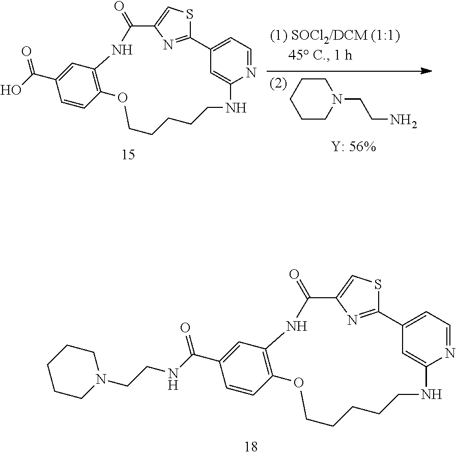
C12=NC(=CS1)C(=O)NC1=C(C=CC(C(NCCN3CCCCC3)=O)=C1)OCCCCCNC1=CC2=CC=N1.C1CCCCN1CCN.C12=NC(=CS1)C(=O)NC1=C(C=CC(C(O)=O)=C1)OCCCCCNC1=CC2=CC=N1
